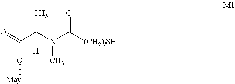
C(O[May])(=O)C(N(C([(CH2)lSH])=O)C)(C)[H]
